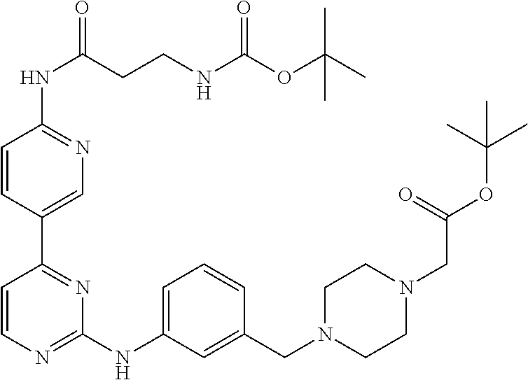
C1(NC(CCNC(OC(C)(C)C)=O)=O)=NC=C(C2=NC(NC3=CC=CC(CN4CCN(CC(=O)OC(C)(C)C)CC4)=C3)=NC=C2)C=C1
